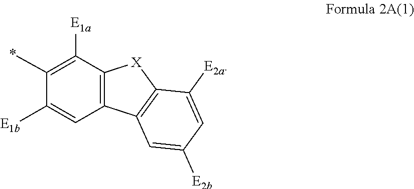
C12=C(C([E1a])=C(*)C([E1b])=C1)[X]C1=C2C=C([E2b])C=C1[E2a]
